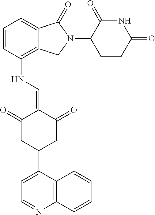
C1=CC(NC=C2C(=O)CC(C3=CC=NC4=C3C=CC=C4)CC2=O)=C2C(=C1)C(=O)N(C1CCC(=O)NC1=O)C2
